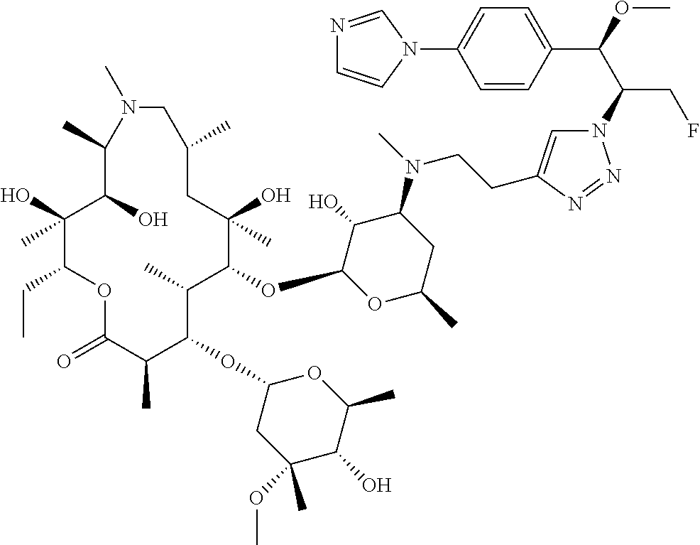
C1(O)(C)C(CC)OC(=O)C(C)C(OC2CC(OC)(C)C(O)C(C)O2)C(C)C(OC2OC(C)CC(N(C)CCC3=CN(C(C(OC)C4=CC=C(N5C=CN=C5)C=C4)CF)N=N3)C2O)C(O)(C)CC(C)CN(C)C(C)C1O
